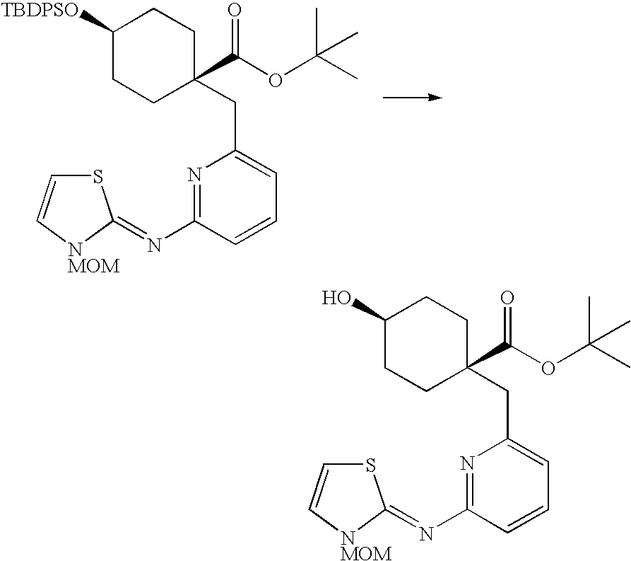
C(C1=CC=CC(N=C2SC=C[NMOM]2)=N1)C1(C(OC(C)(C)C)=O)CCC([TBDPSO])CC1.C(C1=CC=CC(N=C2SC=C[NMOM]2)=N1)C1(C(OC(C)(C)C)=O)CCC(O)CC1
